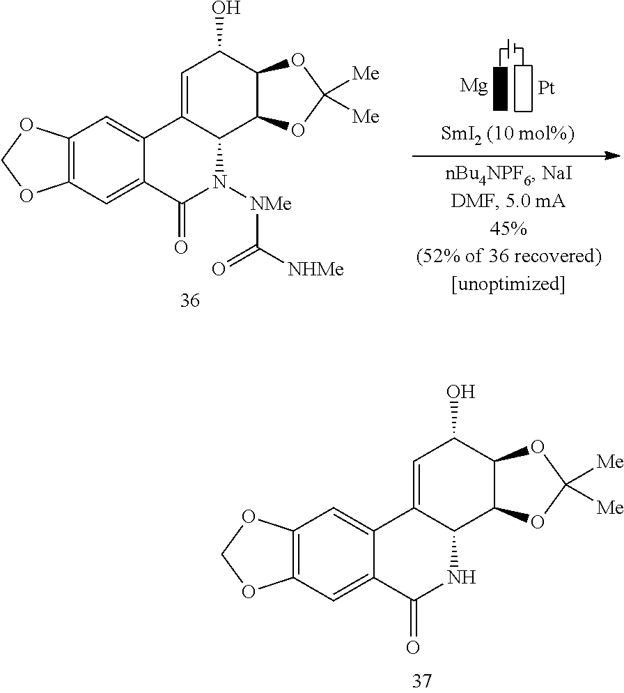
O1COC2=C1C=C1C(=C2)C(=O)NC2C1=CC(O)C1C2OC([Me])([Me])O1.O1COC2=C1C=C1C(=C2)C(=O)N([NMe]C([NHMe])=O)C2C1=CC(O)C1C2OC([Me])([Me])O1.[Mg].[Pt]
